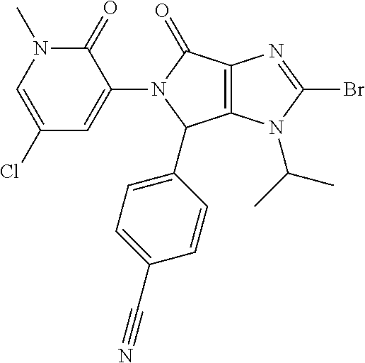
C12=C(N(C(C)C)C(Br)=N1)C(C1=CC=C(C#N)C=C1)N(C1=CC(Cl)=CN(C)C1=O)C2=O
